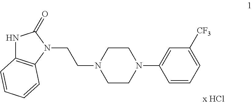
N1C2=C(N(CCN3CCN(C4=CC([CF3])=CC=C4)CC3)C1=O)C=CC=C2
